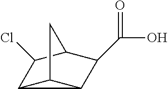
C12C3C1C(C(O)=O)C(C2Cl)C3
